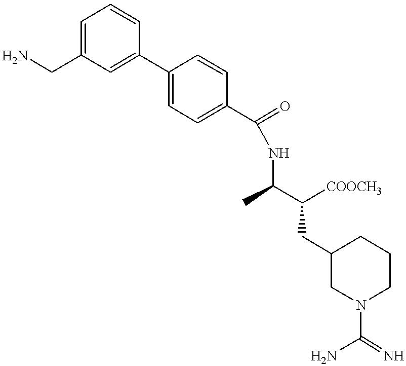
NCC1=CC=CC(C2=CC=C(C(=O)NC(C([COOCH3])CC3CN(C(=N)N)CCC3)C)C=C2)=C1
